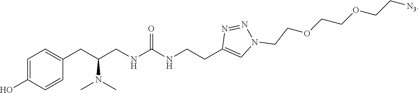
C1=C(O)C=CC(CC(N(C)C)CNC(NCCC2=CN(CCOCCOCC[N3])N=N2)=O)=C1
